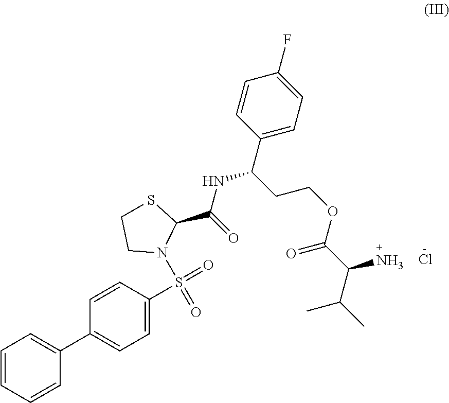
C1=CC(S(=O)(=O)N2CCSC2C(=O)NC(C2=CC=C(F)C=C2)CCOC(C(C(C)C)N)=O)=CC=C1C1=CC=CC=C1.Cl
